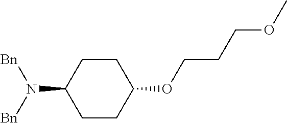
C1CC(OCCCOC)CCC1N([Bn])[Bn]
